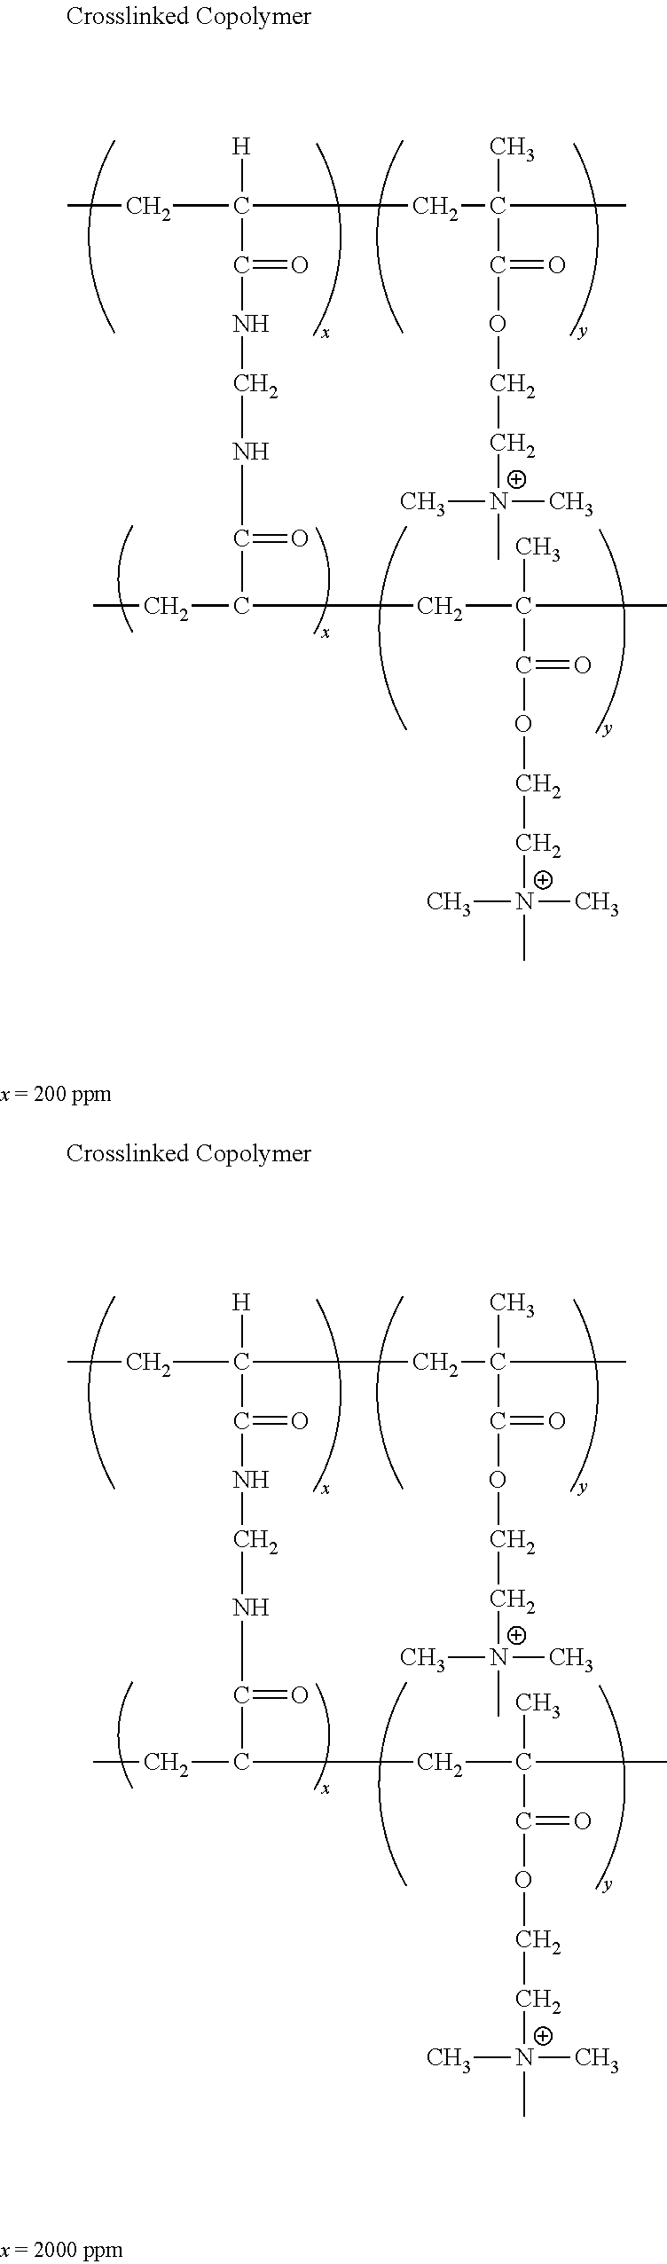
C(C(CC(C)(C)C(OCC[N+](C)(C)C)=O)([H])C(NCNC(C(CC)CC(C)(C)C(OCC[N+](C)(C)C)=O)=O)=O)C.C(C(CC(C)(C)C(OCC[N+](C)(C)C)=O)([H])C(NCNC(C(CC)CC(C)(C)C(OCC[N+](C)(C)C)=O)=O)=O)C
